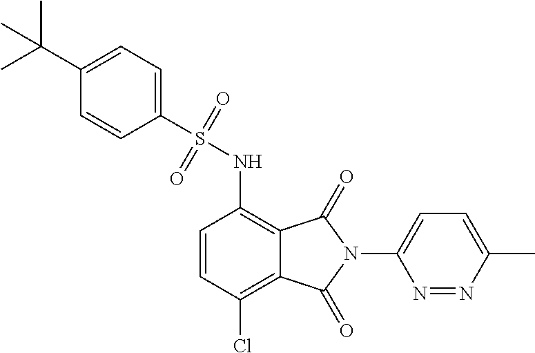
C1(S(NC2=C3C(=C(Cl)C=C2)C(=O)N(C2=CC=C(C)N=N2)C3=O)(=O)=O)=CC=C(C(C)(C)C)C=C1
